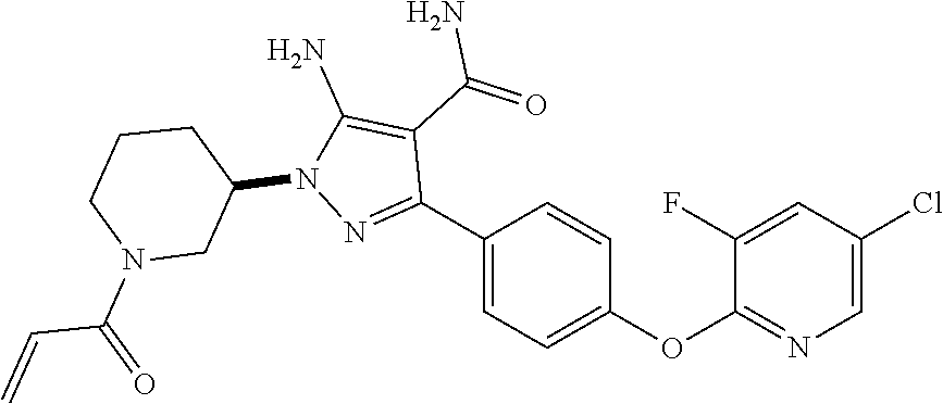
N1=C(C2=CC=C(OC3=NC=C(Cl)C=C3F)C=C2)C(C(N)=O)=C(N)N1C1CN(C(C=C)=O)CCC1
